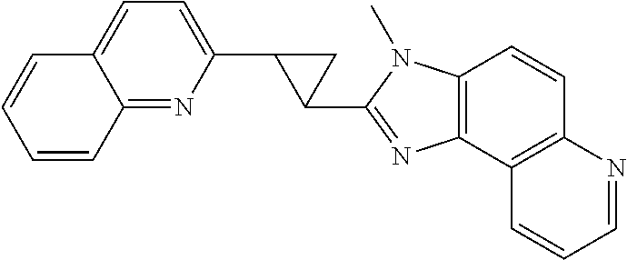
C1(C2C(C3=NC4=C(C=CC5=C4C=CC=N5)N3C)C2)=CC=C2C(=N1)C=CC=C2
